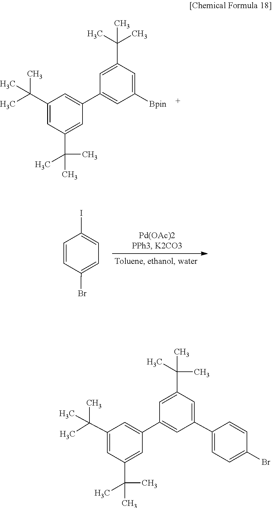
C1(C2=CC(C(C)(C)C)=CC(C(C)(C)C)=C2)=CC([Bpin])=CC(C(C)(C)C)=C1.C1=CC(Br)=CC=C1I.C1(C2=CC(C(C)(C)C)=CC(C(C)(C)C)=C2)=CC(C2=CC=C(Br)C=C2)=CC(C(C)(C)C)=C1
